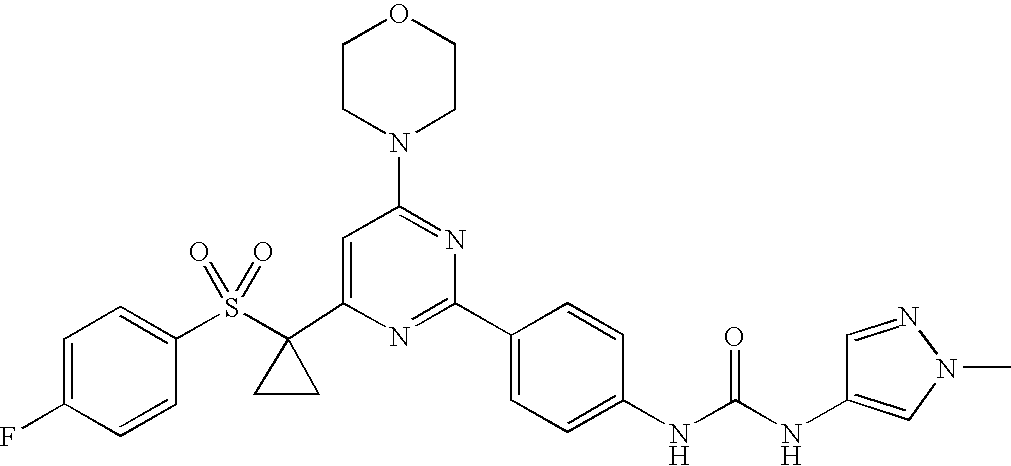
C1(C2(S(C3=CC=C(F)C=C3)(=O)=O)CC2)=CC(N2CCOCC2)=NC(C2=CC=C(NC(=O)NC3=CN(C)N=C3)C=C2)=N1
